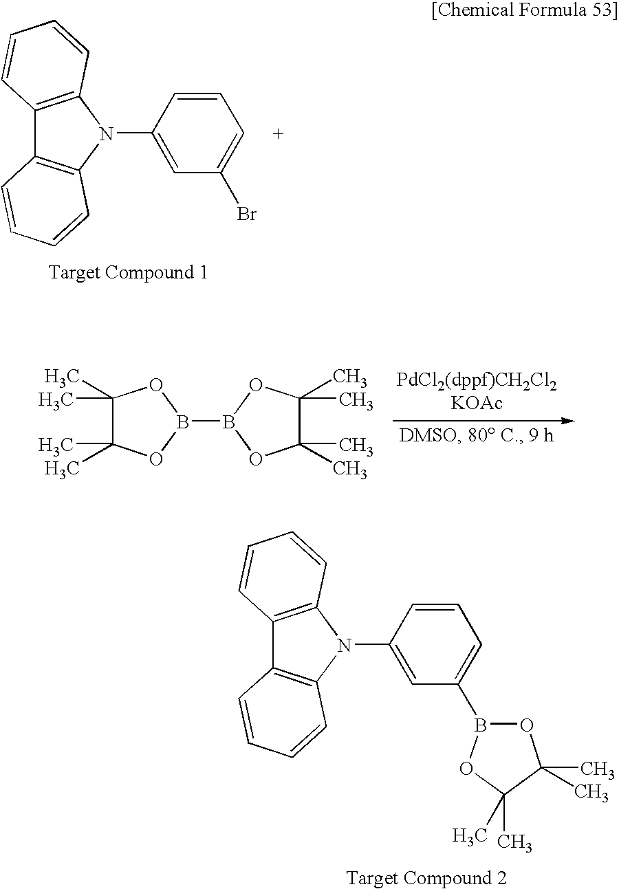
C12=C(N(C3=CC(Br)=CC=C3)C3=C1C=CC=C3)C=CC=C2.C1(C)(C)C(C)(C)OB(B2OC(C)(C)C(C)(C)O2)O1.C12=C(N(C3=CC(B4OC(C)(C)C(C)(C)O4)=CC=C3)C3=C1C=CC=C3)C=CC=C2
